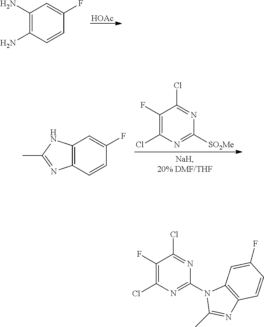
C1(F)=C(Cl)N=C([SO2Me])N=C1Cl.C12=C(C=CC(F)=C1)N=C(C)N2.[HOAc].C1(N)=C(N)C=CC(F)=C1.C1(F)=C(Cl)N=C(N2C(C)=NC3=C2C=C(F)C=C3)N=C1Cl
